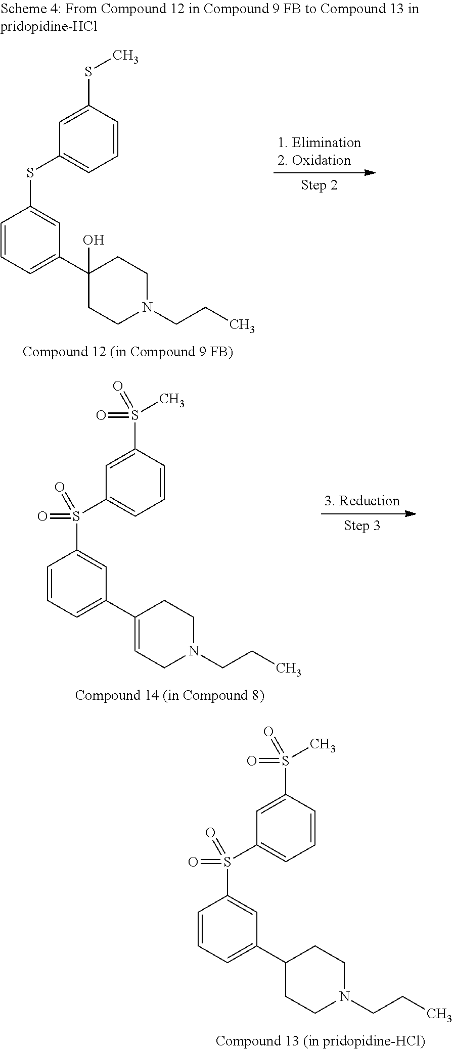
C1(S(C)(=O)=O)=CC(S(C2=CC(C3=CCN(CCC)CC3)=CC=C2)(=O)=O)=CC=C1.C1(S(C)(=O)=O)=CC(S(C2=CC(C3CCN(CCC)CC3)=CC=C2)(=O)=O)=CC=C1.C1(SC)=CC(SC2=CC(C3(O)CCN(CCC)CC3)=CC=C2)=CC=C1
